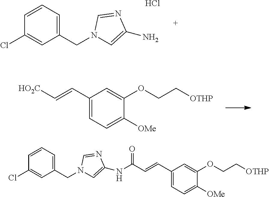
C1(CN2C=C(N)N=C2)=CC=CC(Cl)=C1.Cl.C1(C=C[HO2C])=CC=C([OMe])C(OCC[OTHP])=C1.C1(CN2C=C(NC(C=CC3=CC=C([OMe])C(OCC[OTHP])=C3)=O)N=C2)=CC=CC(Cl)=C1
